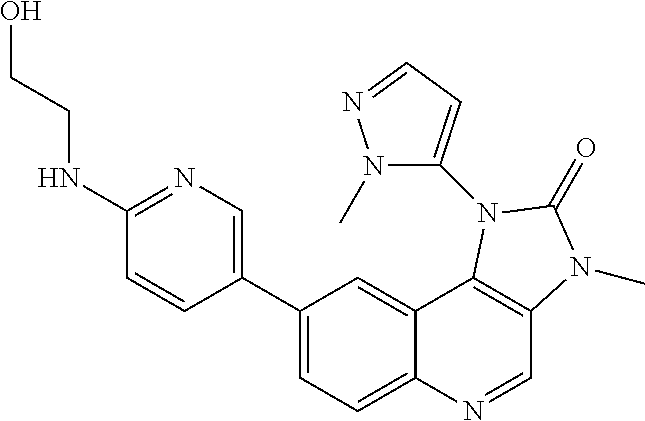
C1(NCCO)=NC=C(C2=CC=C3C(=C2)C2=C(C=N3)N(C)C(=O)N2C2=CC=NN2C)C=C1
